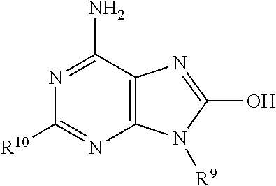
N1=C(N)C2=C(N=C1[R10])N([R9])C(O)=N2
